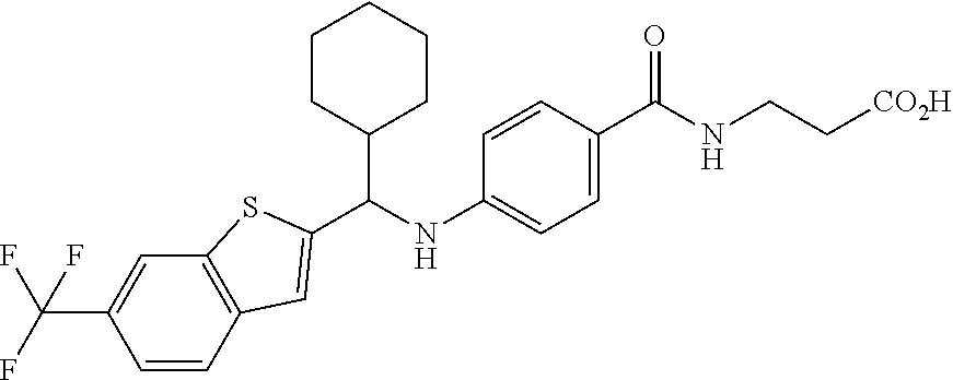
C(NC1=CC=C(C(NCC[CO2H])=O)C=C1)(C1CCCCC1)C1=CC2=C(C=C(C(F)(F)F)C=C2)S1
